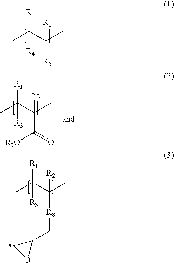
[R1]C(C(C)([R2])[R5])(C)[R4].[R1]C(C(C)([R2])[R8]CC1CO1)(C)[R3].[R1]C(C(C)([R2])C(=O)[R7O])(C)[R3]
